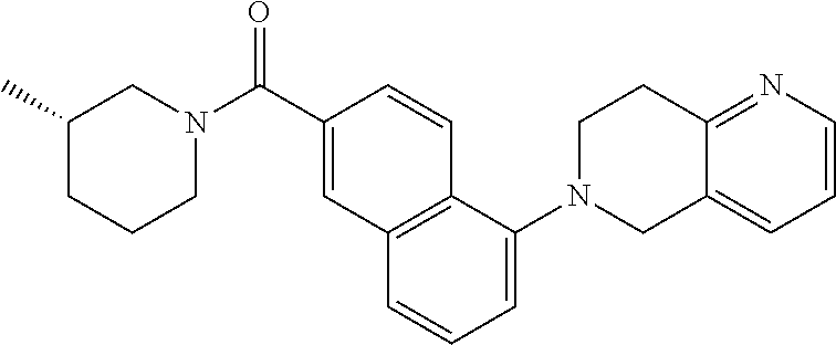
C12=CC=CN=C1CCN(C1=CC=CC3=C1C=CC(C(N1CC(C)CCC1)=O)=C3)C2
